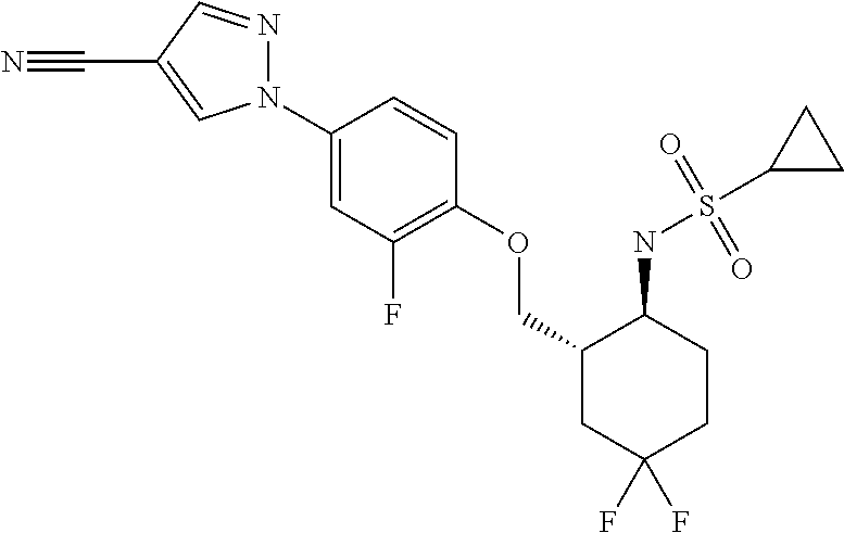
N1(C2=CC(F)=C(OCC3CC(F)(F)CCC3NS(=O)(C3CC3)=O)C=C2)N=CC(C#N)=C1
